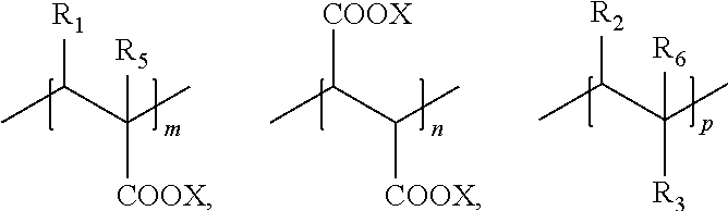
CC(C([R5])([COOX])C)[R1].C(C([COOX])C)([COOX])C.C(C([R6])([R3])C)([R2])C
